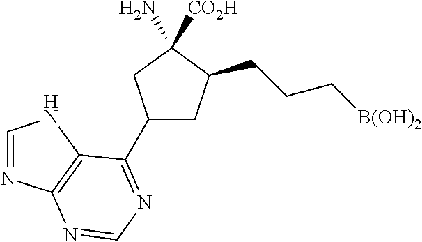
C1(C2=NC=NC3=C2NC=N3)CC(CCC[B(OH)2])C([CO2H])(N)C1
